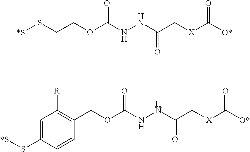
[*S]SCCOC(NNC(C[X]C([O*])=O)=O)=O.C1(COC(NNC(C[X]C([O*])=O)=O)=O)=C([R])C=C(S[*S])C=C1
